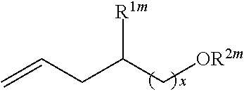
C=CCC(C[OR2m])[R1m]
